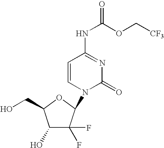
C1(O)C(F)(F)C(N2C(=O)N=C(NC(=O)OC[CF3])C=C2)OC1CO
